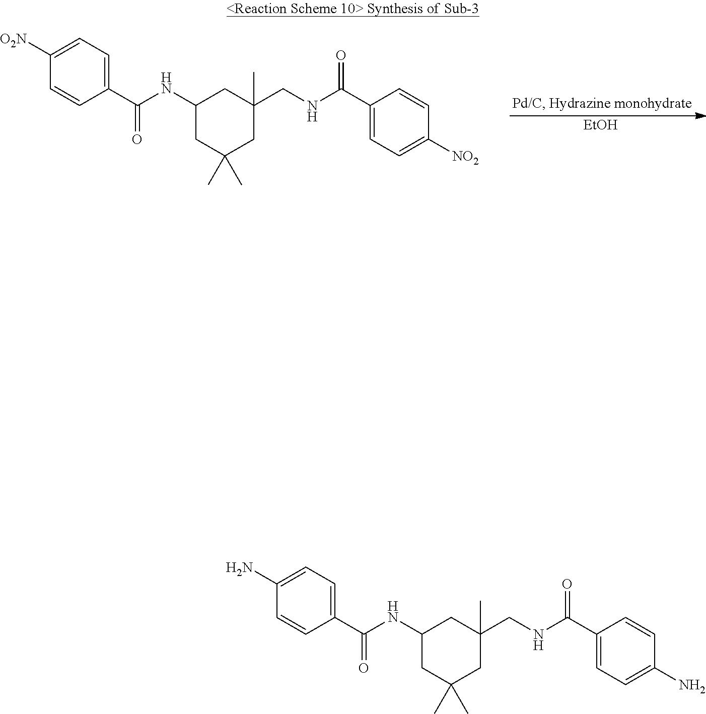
[EtOH].C1(NC(=O)C2=CC=C([O2N])C=C2)CC(C)(C)CC(CNC(=O)C2=CC=C([NO2])C=C2)(C)C1.C1(NC(=O)C2=CC=C(N)C=C2)CC(C)(C)CC(CNC(=O)C2=CC=C(N)C=C2)(C)C1
